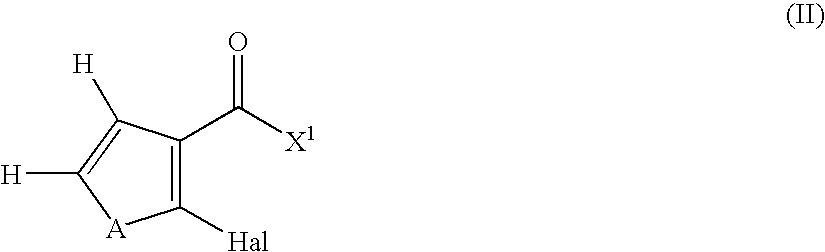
C1([Hal])=C(C([X1])=O)C([H])=C([H])[A]1
